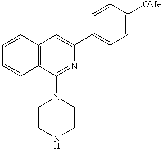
C1=CC2=C(C=C1)C(N1CCNCC1)=NC(C1=CC=C([OMe])C=C1)=C2
